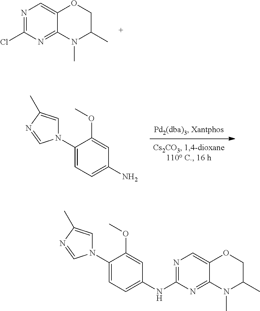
NC1=CC=C(N2C=C(C)N=C2)C(OC)=C1.N1=C(Cl)N=C2C(=C1)OCC(C)N2C.N1=C(NC2=CC=C(N3C=C(C)N=C3)C(OC)=C2)N=C2C(=C1)OCC(C)N2C
